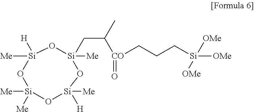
[Si]1([Me])([H])O[Si]([Me])(CC(C)[CO](CCC[Si]([OMe])([OMe])[OMe])=O)O[Si]([Me])([H])O[Si]([Me])([Me])O1
